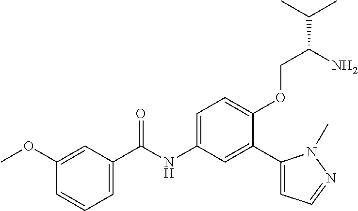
C1(OC)=CC(C(=O)NC2=CC=C(OCC(C(C)C)N)C(C3=CC=NN3C)=C2)=CC=C1
